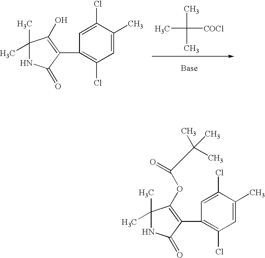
C1(C)(C)NC(=O)C(C2=C(Cl)C=C(C)C(Cl)=C2)=C1O.CC(C)(C)[COCl].C1(C)(C)NC(=O)C(C2=C(Cl)C=C(C)C(Cl)=C2)=C1OC(=O)C(C)(C)C
